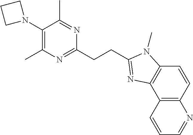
C1(C)=C(N2CCC2)C(C)=NC(CCC2=NC3=C(C=CC4=C3C=CC=N4)N2C)=N1
